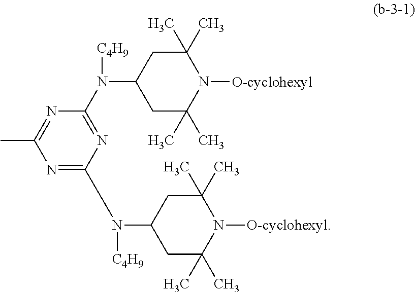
C1(C)(C)CC(N([C4H9])C2=NC(N(C3CC(C)(C)N([O-cyclohexyl])C(C)(C)C3)[C4H9])=NC(C)=N2)CC(C)(C)N1[O-cyclohexyl]
